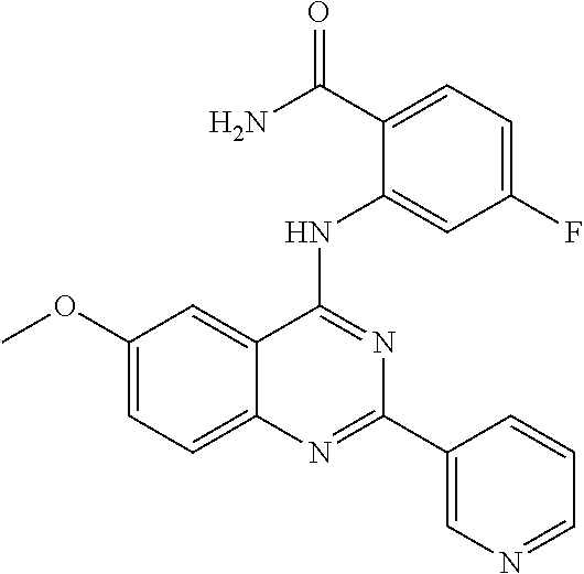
C1(OC)=CC=C2C(=C1)C(NC1=CC(F)=CC=C1C(N)=O)=NC(C1=CN=CC=C1)=N2
